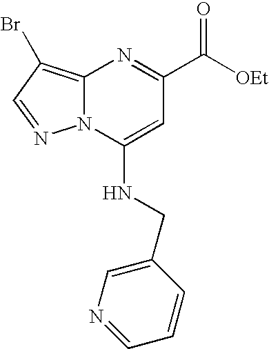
C1(C([OEt])=O)=NC2=C(Br)C=NN2C(NCC2=CN=CC=C2)=C1
